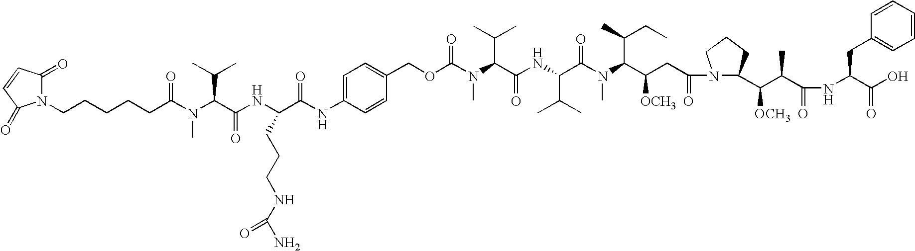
N1(CCCCCC(=O)N(C(C(NC(C(NC2=CC=C(COC(N(C(C(NC(C(N(C(C(CC(N3C(C(C(C(=O)NC(C(O)=O)CC4=CC=CC=C4)C)[OCH3])CCC3)=O)[OCH3])C(CC)C)C)=O)C(C)C)=O)C(C)C)C)=O)C=C2)=O)CCCNC(N)=O)=O)C(C)C)C)C(=O)C=CC1=O
